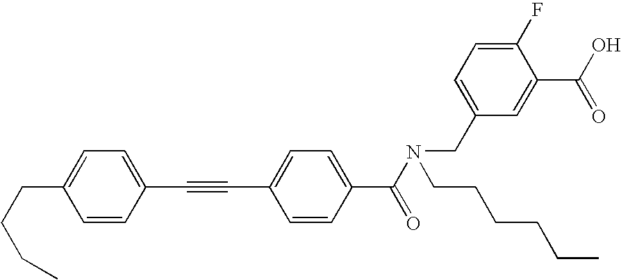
C(CCC)C1=CC=C(C#CC2=CC=C(C(N(CCCCCC)CC3=CC=C(F)C(C(O)=O)=C3)=O)C=C2)C=C1
